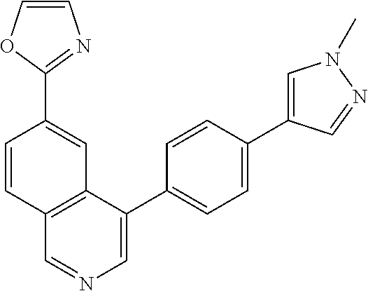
C1=CC(C2=NC=CO2)=CC2=C1C=NC=C2C1=CC=C(C2=CN(C)N=C2)C=C1
